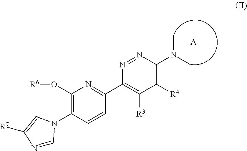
N(C1=C([R4])C([R3])=C(C2=NC(O[R6])=C(N3C=NC([R7])=C3)C=C2)N=N1)(C)C.[A]
